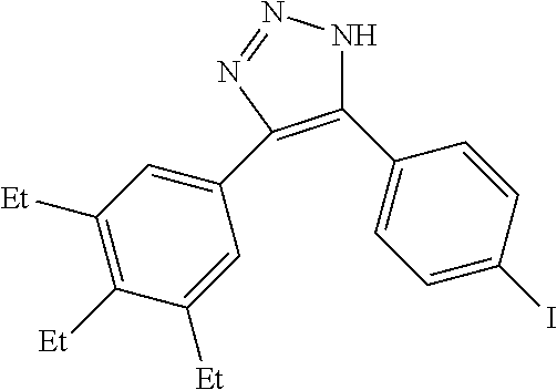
C1(C2=CC=C(I)C=C2)=C(C2=CC([Et])=C([Et])C([Et])=C2)N=NN1
